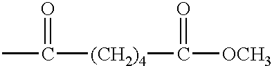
C([(CH2)4]C([OCH3])=O)(C)=O
